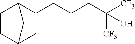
C1=CC2CC(CCCC([CF3])(O)[CF3])C1C2
